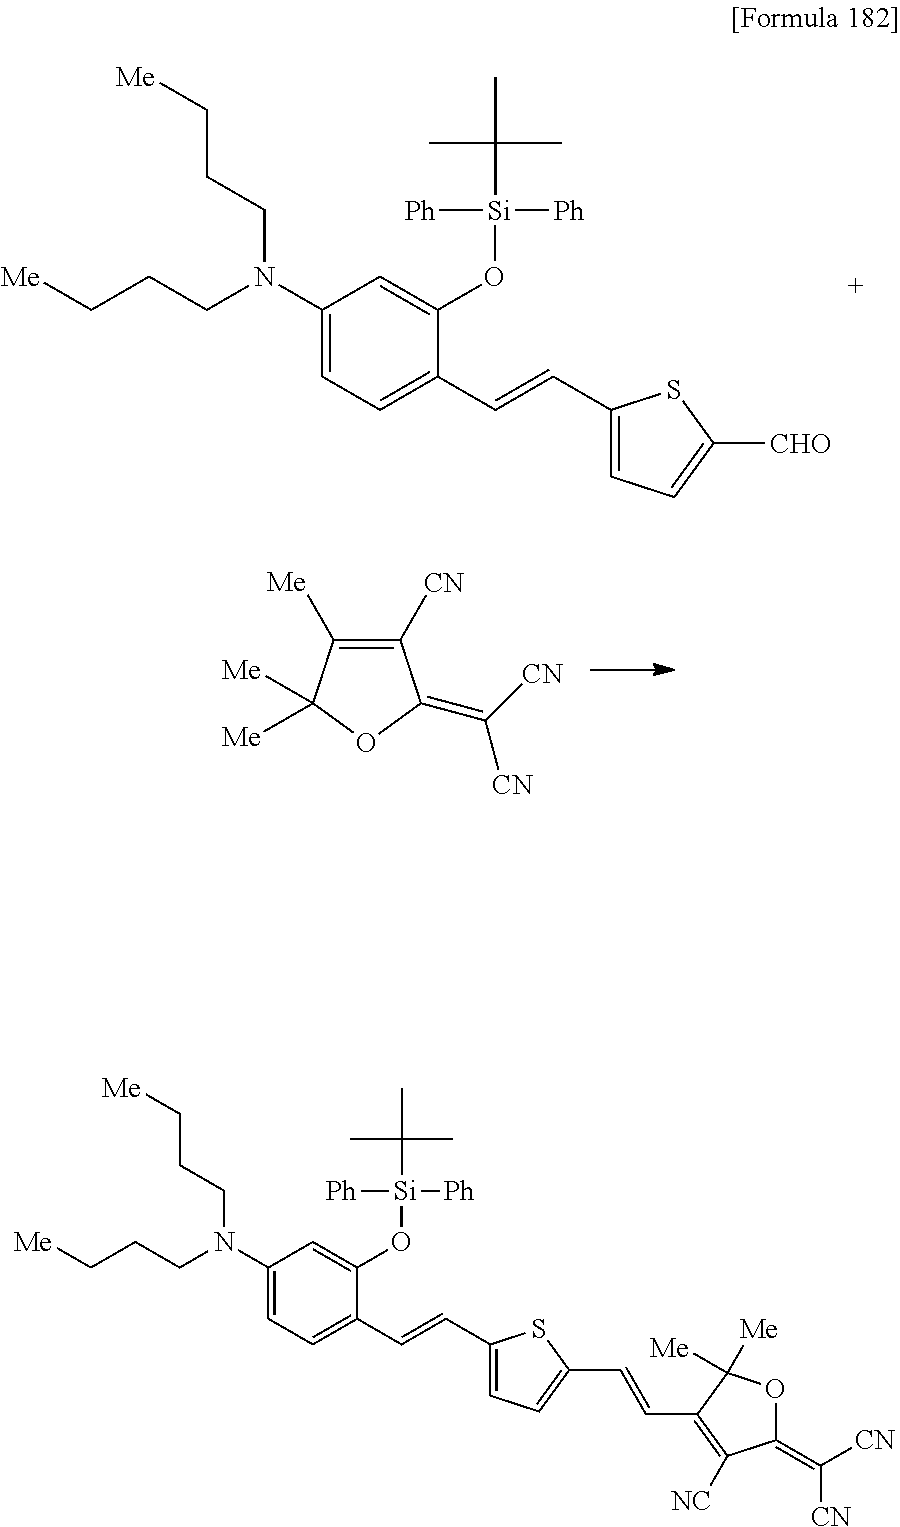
C1(C=CC2=CC=C(N(CCC[Me])CCC[Me])C=C2O[Si]([Ph])(C(C)(C)C)[Ph])=CC=C(C=CC2=C([NC])C(=C([CN])[CN])OC2([Me])[Me])S1.C1([CN])=C([Me])C([Me])([Me])OC1=C([CN])[CN].C1(N(CCC[Me])CCC[Me])=CC=C(C=CC2=CC=C([CHO])S2)C(O[Si]([Ph])(C(C)(C)C)[Ph])=C1
